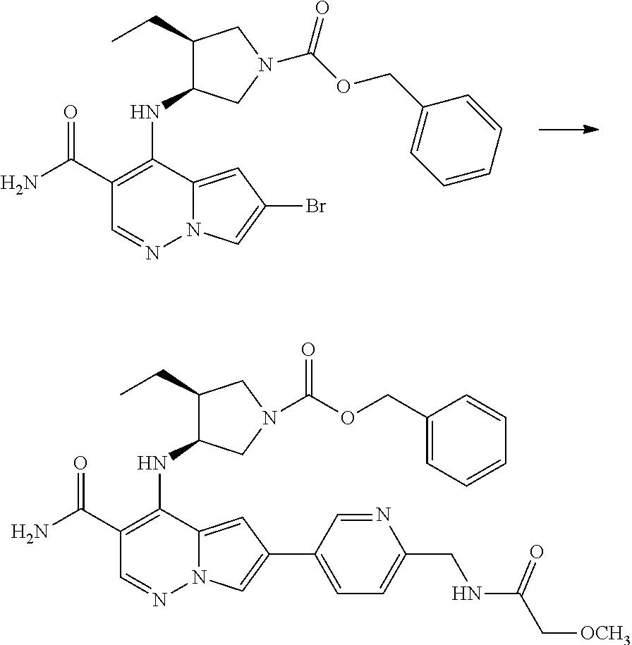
C1(C(N)=O)=C(NC2C(CC)CN(C(OCC3=CC=CC=C3)=O)C2)C2=CC(Br)=CN2N=C1.C1(C(N)=O)=C(NC2C(CC)CN(C(OCC3=CC=CC=C3)=O)C2)C2=CC(C3=CC=C(CNC(=O)C[OCH3])N=C3)=CN2N=C1
